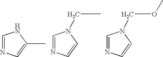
C1=NC=C(C)N1.C1=NC=CN1CC.C1=NC=CN1COC
